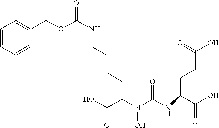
C1=CC=CC(COC(NCCCCC(N(C(NC(C(=O)O)CCC(O)=O)=O)O)C(O)=O)=O)=C1
